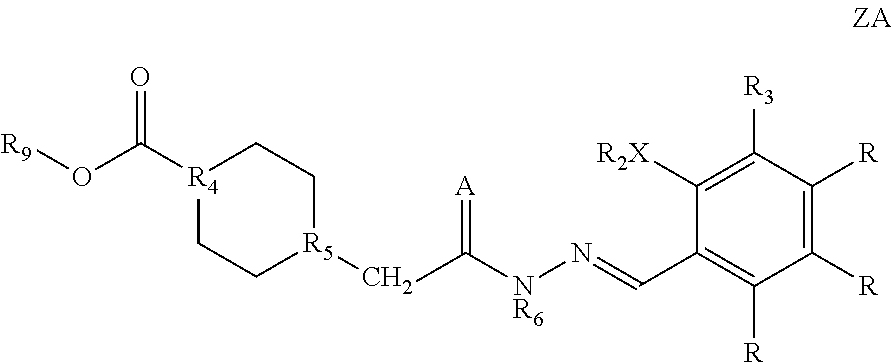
[R4]1(C(O[R9])=O)CC[R5](CC([NR6]N=CC2=C([R])C([R])=C([R])C([R3])=C2[R2X])=[A])CC1
